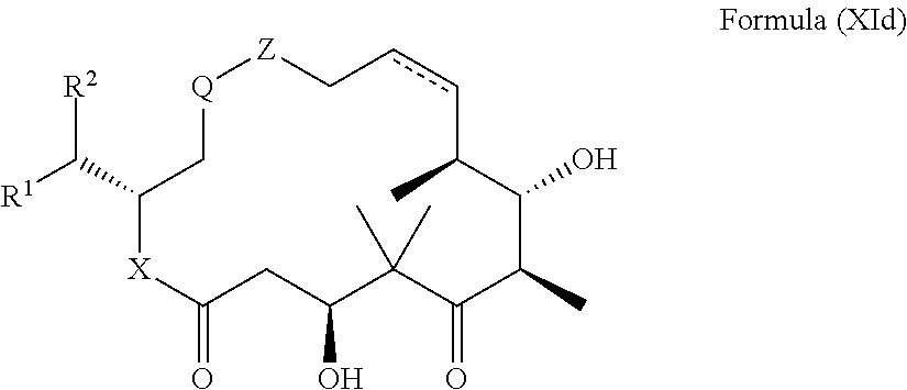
[R1]C(C1C[Q][Z]CccC(C)C(O)C(C)C(=O)C(C)(C)C(O)CC(=O)[X]1)[R2]
